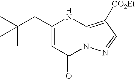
CC(C)(CC1=CC(=O)N2C(=C([CO2Et])C=N2)N1)C
